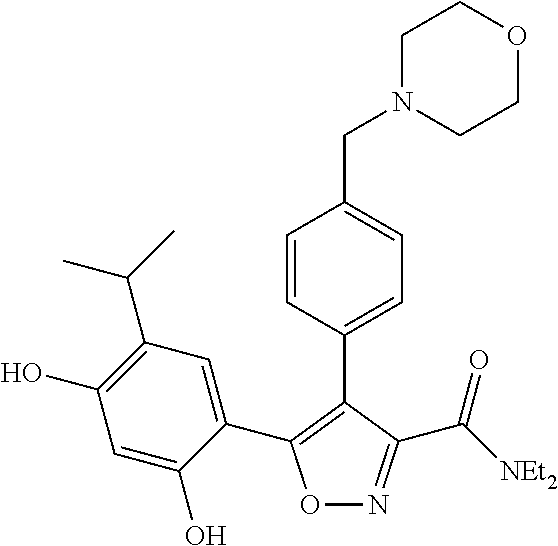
O1N=C(C(=O)[NEt2])C(C2=CC=C(CN3CCOCC3)C=C2)=C1C1=CC(C(C)C)=C(O)C=C1O
